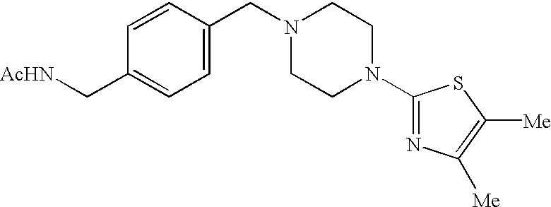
C1=CC(CN2CCN(C3=NC([Me])=C([Me])S3)CC2)=CC=C1C[AcHN]
